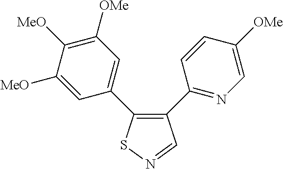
C1([MeO])=CC(C2=C(C3=NC=C([OMe])C=C3)C=NS2)=CC([OMe])=C1[MeO]
